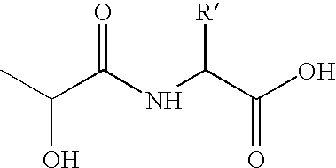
CC(O)C(=O)NC([R])C(=O)O
